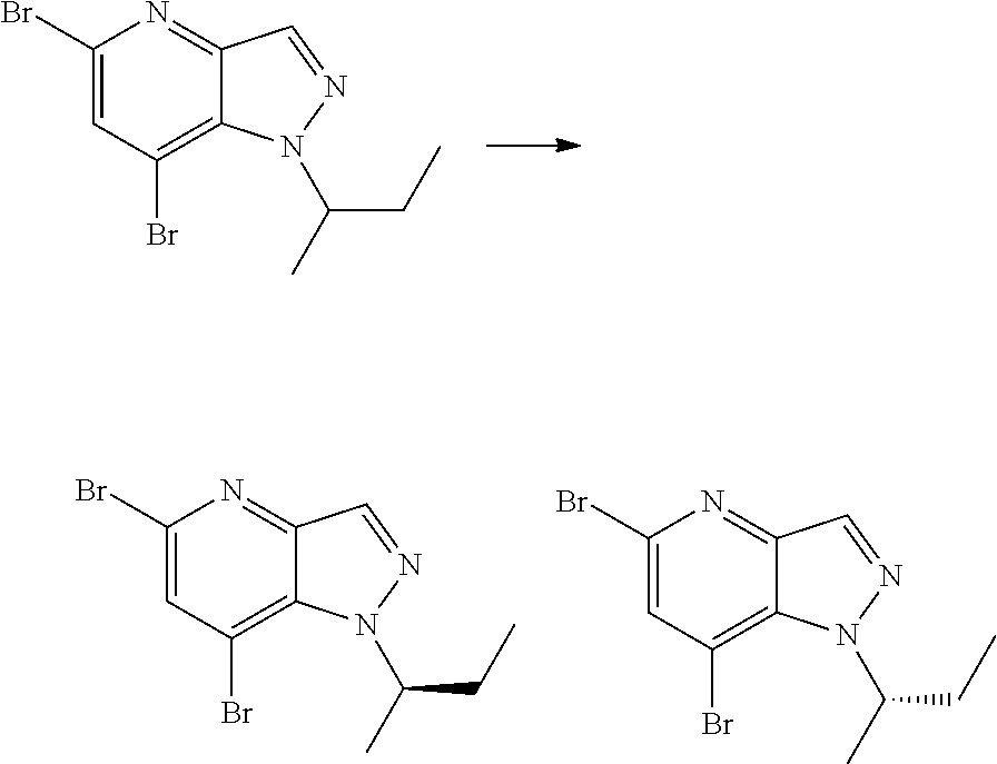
C1(Br)=CC(Br)=C2C(=N1)C=NN2C(CC)C.C1(Br)=CC(Br)=C2C(=N1)C=NN2C(CC)C.C1(Br)=CC(Br)=C2C(=N1)C=NN2C(CC)C
